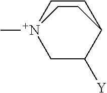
C1C([Y])C2CC[N+]1(C)CC2
